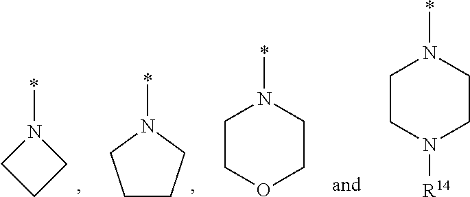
C1CN([R14])CCN1*.C1COCCN1*.C1CCN(*)C1.N1(*)CCC1
